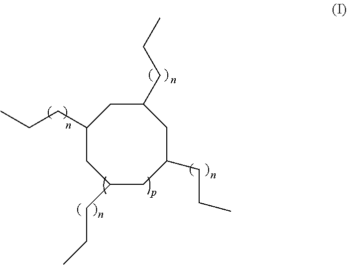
C1C(CCC)CC(CCC)CC(CCC)CC1CCC
